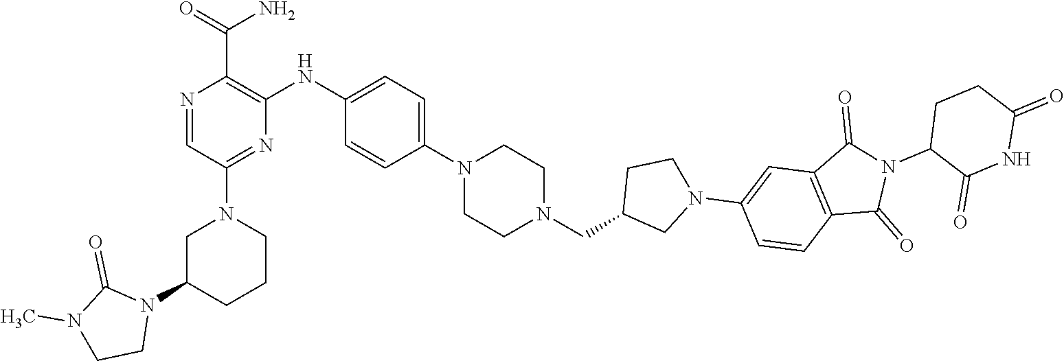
C1C(N2C(=O)N(C)CC2)CCCN1C1=NC(NC2=CC=C(N3CCN(CC4CN(C5=CC6=C(C=C5)C(=O)N(C5C(=O)NC(=O)CC5)C6=O)CC4)CC3)C=C2)=C(C(=O)N)N=C1
